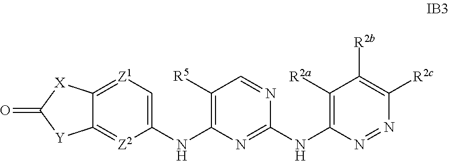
C12=[Z2]C(NC3=C([R5])C=NC(NC4=C([R2a])C([R2b])=C([R2c])N=N4)=N3)=C[Z1]=C1[X]C(=O)[Y]2
